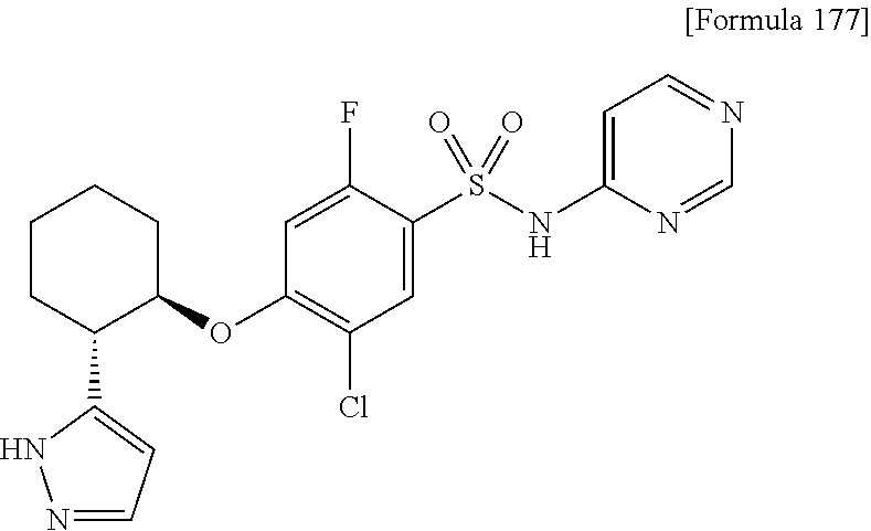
C1CC(C2=CC=NN2)C(OC2=C(Cl)C=C(S(NC3=CC=NC=N3)(=O)=O)C(F)=C2)CC1
